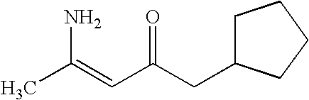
CC(=CC(CC1CCCC1)=O)N
